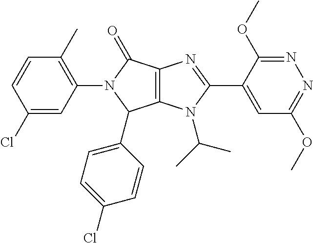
C12=C(N(C(C)C)C(C3=CC(OC)=NN=C3OC)=N1)C(C1=CC=C(Cl)C=C1)N(C1=C(C)C=CC(Cl)=C1)C2=O
